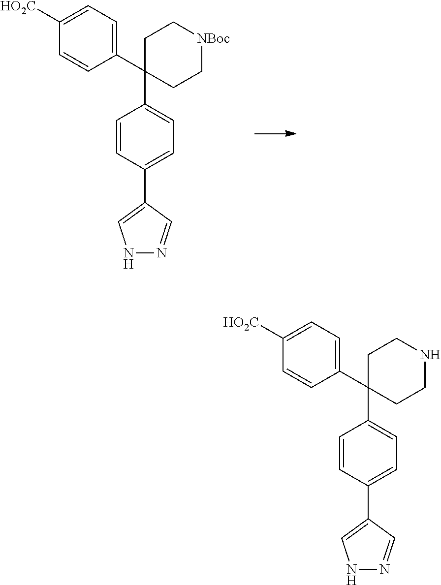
C1=C([HO2C])C=CC(C2(C3=CC=C(C4=CNN=C4)C=C3)CC[NBoc]CC2)=C1.C1=C([HO2C])C=CC(C2(C3=CC=C(C4=CNN=C4)C=C3)CCNCC2)=C1
